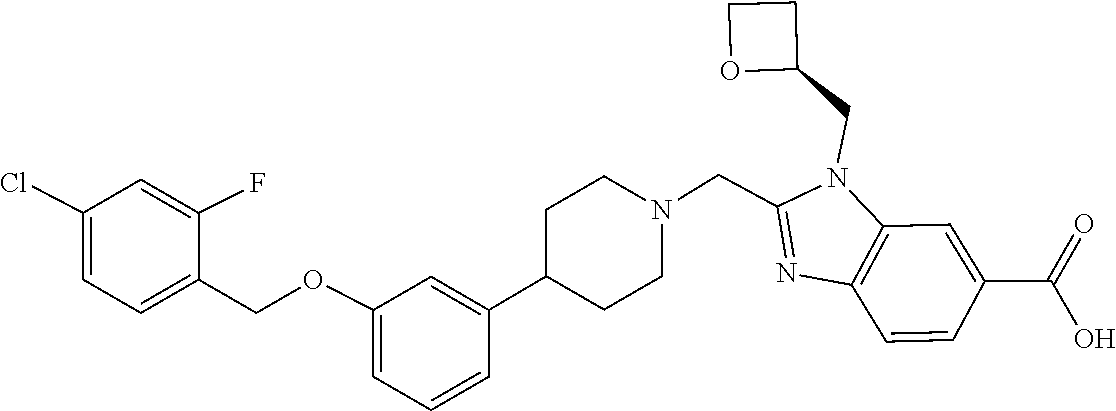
C1(C2CCN(CC3=NC4=C(N3CC3CCO3)C=C(C(=O)O)C=C4)CC2)=CC(OCC2=CC=C(Cl)C=C2F)=CC=C1
